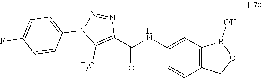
C1(NC(C2=C([F3C])N(C3=CC=C(F)C=C3)N=N2)=O)=CC2=C(C=C1)COB2O
